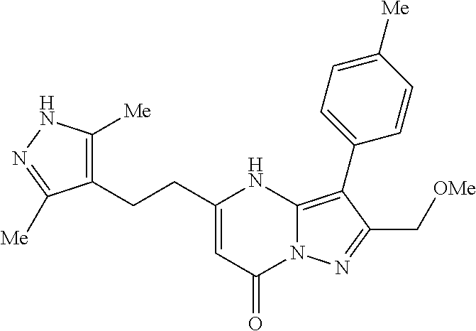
C1=CC(C2=C3N(N=C2C[OMe])C(=O)C=C(CCC2=C([Me])NN=C2[Me])N3)=CC=C1[Me]
